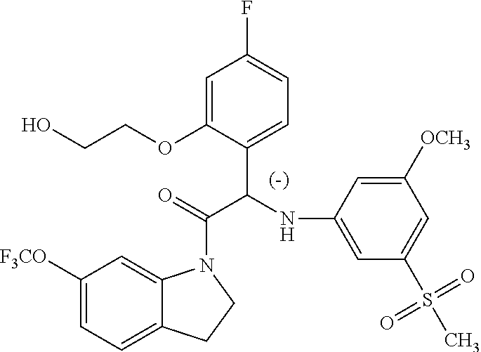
C1=C(OCCO)C(C(NC2=CC(S(C)(=O)=O)=CC([OCH3])=C2)C(=O)N2C3=CC([F3CO])=CC=C3CC2)=CC=C1F
